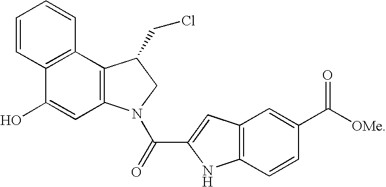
C12=C(N(C(=O)C3=CC4=C(N3)C=CC(C([OMe])=O)=C4)CC1CCl)C=C(O)C1=C2C=CC=C1
